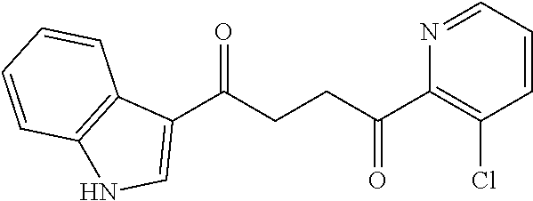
C1(C(CCC(C2=C(Cl)C=CC=N2)=O)=O)=CNC2=C1C=CC=C2
